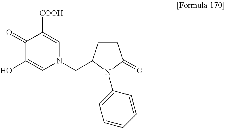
C1(=O)C(O)=CN(CC2N(C3=CC=CC=C3)C(=O)CC2)C=C1[COOH]
